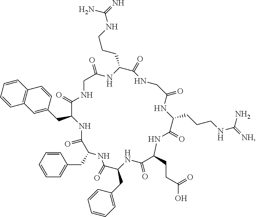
C1C(=O)NC(CCCNC(N)=N)C(=O)NCC(=O)NC(CCCNC(N)=[NH])C(=O)NC(CCC(=O)O)C(=O)NC(CC2=CC=CC=C2)C(=O)NC(CC2=CC=CC=C2)C(=O)NC(CC2=CC3=C(C=CC=C3)C=C2)C(=O)N1
